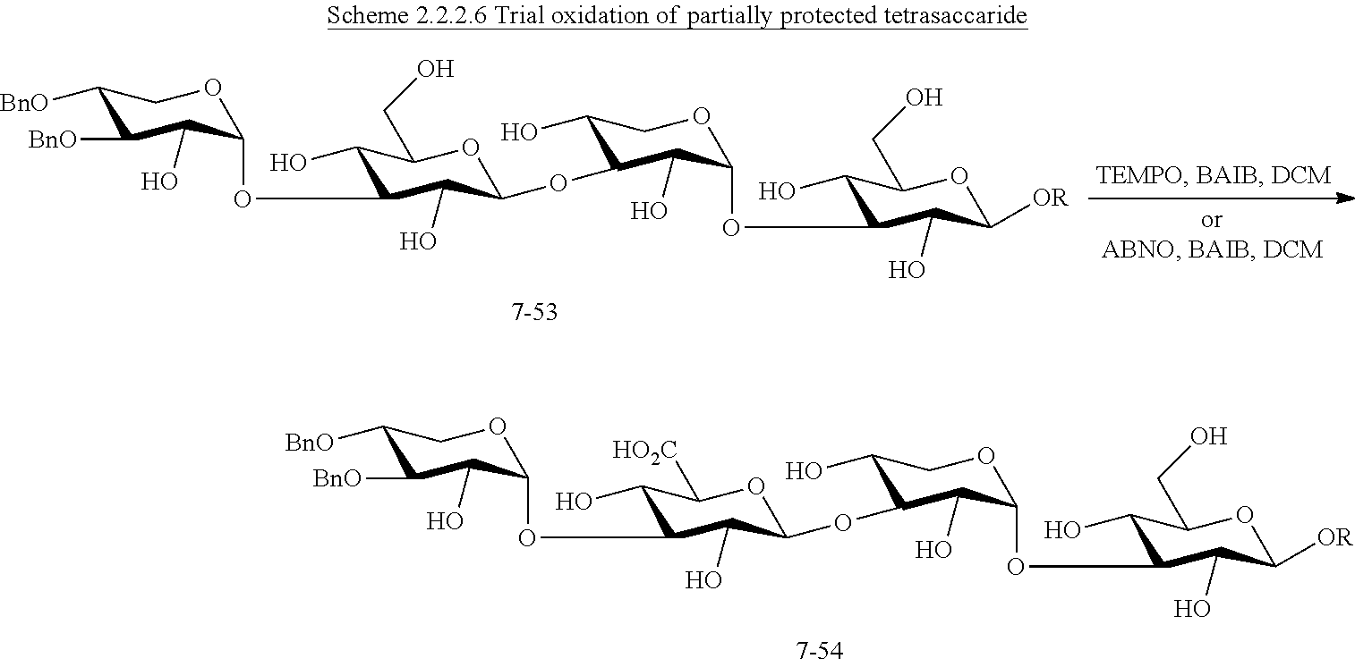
C1([BnO])C([BnO])C(O)C(OC2C(O)C(CO)OC(OC3C(O)COC(OC4C(O)C(CO)OC([OR])C4O)C3O)C2O)OC1.C1([BnO])C([BnO])C(O)C(OC2C(O)C([HO2C])OC(OC3C(O)COC(OC4C(O)C(CO)OC([OR])C4O)C3O)C2O)OC1
